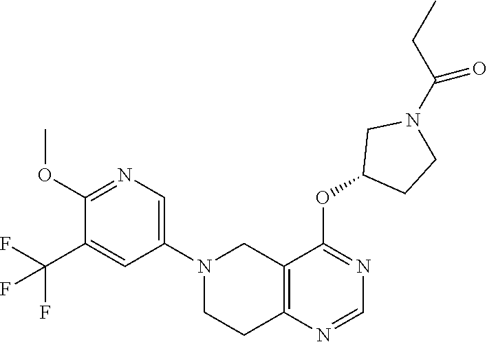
N1(C2=CN=C(OC)C(C(F)(F)F)=C2)CCC2=C(C1)C(OC1CCN(C(CC)=O)C1)=NC=N2
